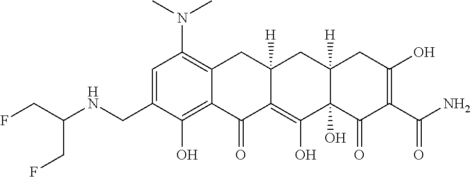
C1=C(CNC(CF)CF)C(O)=C2C(=C1N(C)C)CC1([H])C(=C(O)C3(O)C([H])(C1)CC(O)=C(C(N)=O)C3=O)C2=O
